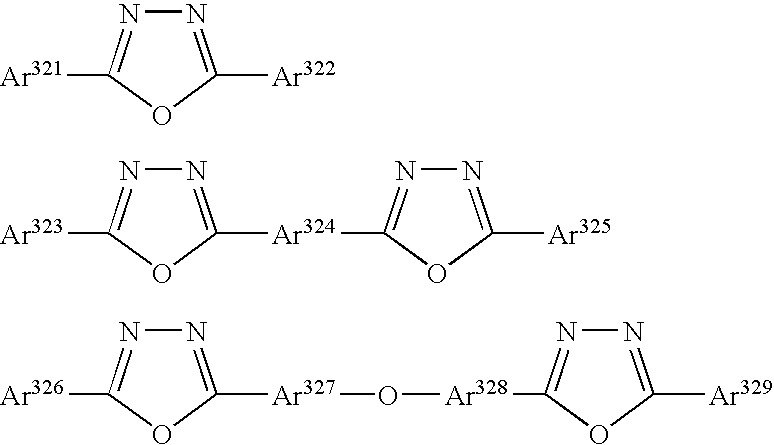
N1=C([Ar322])OC([Ar321])=N1.N1=C([Ar324]C2=NN=C([Ar325])O2)OC([Ar323])=N1.N1=C([Ar327]O[Ar328]C2=NN=C([Ar329])O2)OC([Ar326])=N1
